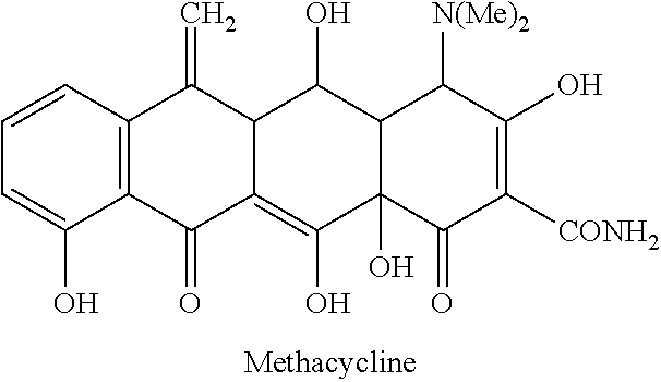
C1=CC=C(O)C2=C1C(=C)C1C(=C(O)C3(O)C(C1O)C([N(Me)2])C(O)=C([CONH2])C3=O)C2=O
